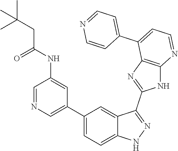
C1=NC=C(C2=CC=C3C(=C2)C(C2=NC4=C(N2)N=CC=C4C2=CC=NC=C2)=NN3)C=C1NC(CC(C)(C)C)=O
